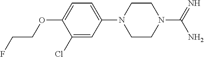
C1(Cl)=CC(N2CCN(C(=N)N)CC2)=CC=C1OCCF
